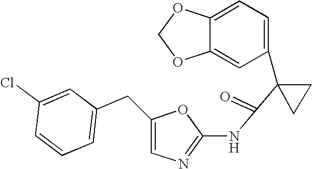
C1=C2C(=CC(C3(C(=O)NC4=NC=C(CC5=CC=CC(Cl)=C5)O4)CC3)=C1)OCO2
